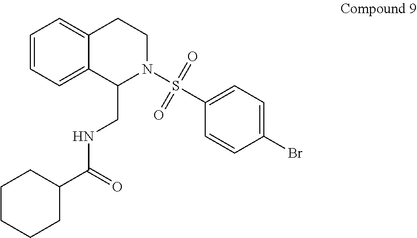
C(NC(C1CCCCC1)=O)C1C2=CC=CC=C2CCN1S(C1=CC=C(Br)C=C1)(=O)=O
